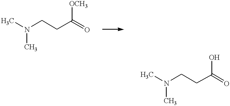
CN(CCC(=O)[OCH3])C.CN(CCC(=O)O)C
